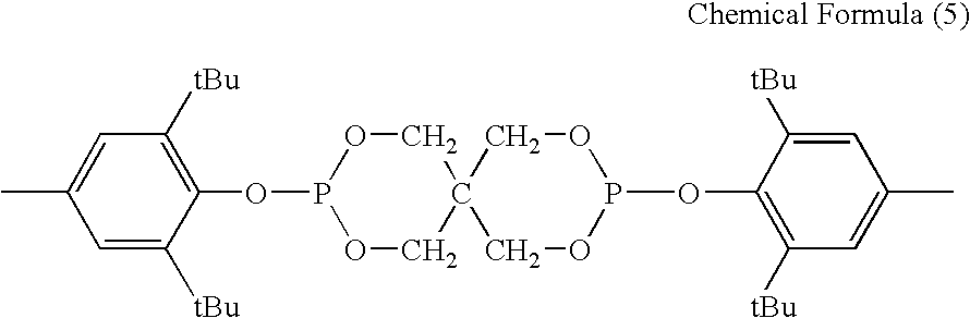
P1(OC2=C([tBu])C=C(C)C=C2[tBu])OCC2(CO1)COP(OC1=C([tBu])C=C(C)C=C1[tBu])OC2
